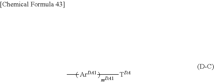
C[ArDA1][TDA]
